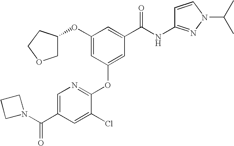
O(C1=CC(OC2=NC=C(C(N3CCC3)=O)C=C2Cl)=CC(C(NC2=NN(C(C)C)C=C2)=O)=C1)C1COCC1
